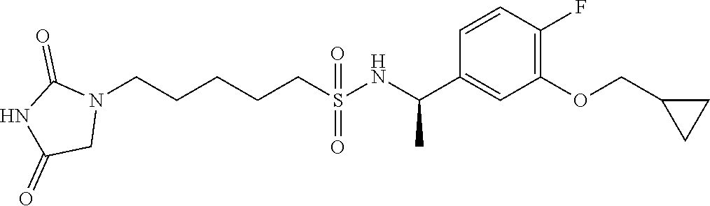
N1(CCCCCS(=O)(=O)NC(C2=CC(OCC3CC3)=C(F)C=C2)C)C(=O)NC(=O)C1
